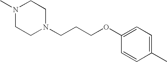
N1(C)CCN(CCCOC2=CC=C(C)C=C2)CC1
